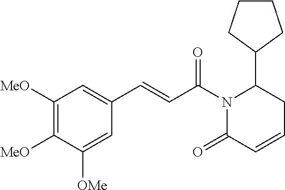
C1([MeO])=C([MeO])C([OMe])=CC(C=CC(N2C(=O)C=CCC2C2CCCC2)=O)=C1
